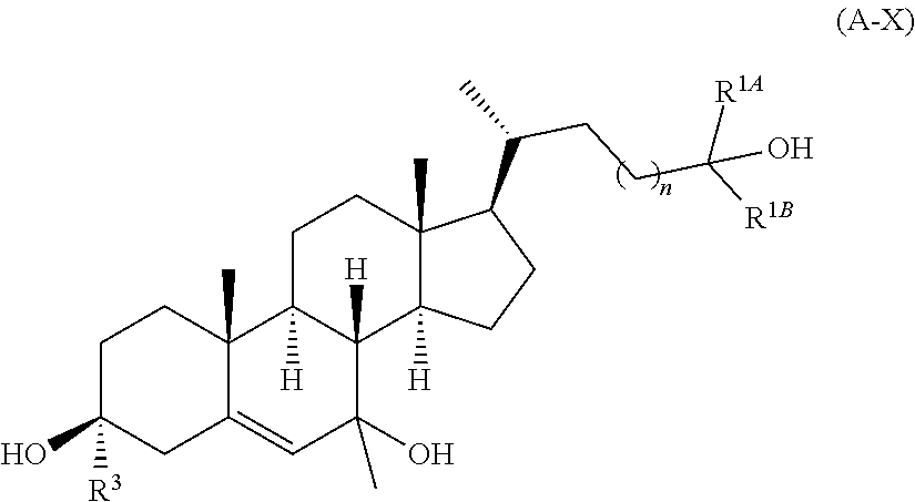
C1=C2CC(O)([R3])CCC2(C)C2([H])CCC3(C)C(C(CCC([R1B])([R1A])O)C)CCC3([H])C2([H])C1(O)C
